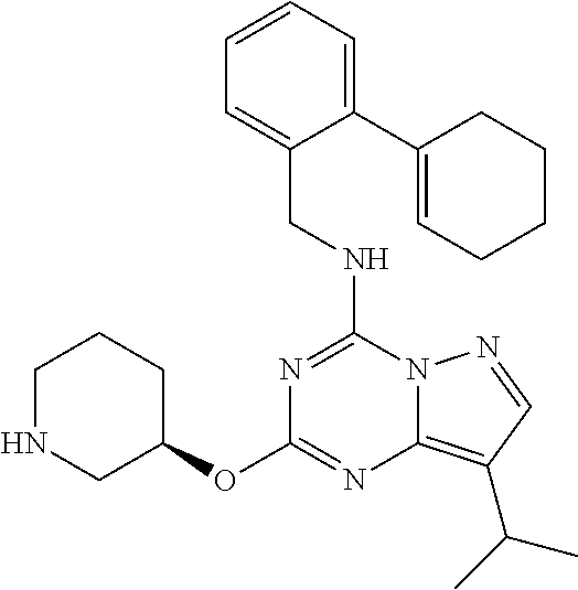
C(NC1=NC(OC2CCCNC2)=NC2=C(C(C)C)C=NN12)C1=CC=CC=C1C1=CCCCC1
